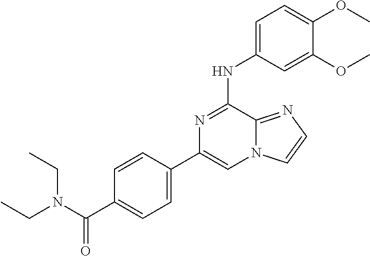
C1=C(NC2=NC(C3=CC=C(C(N(CC)CC)=O)C=C3)=CN3C2=NC=C3)C=C(OC)C(OC)=C1
